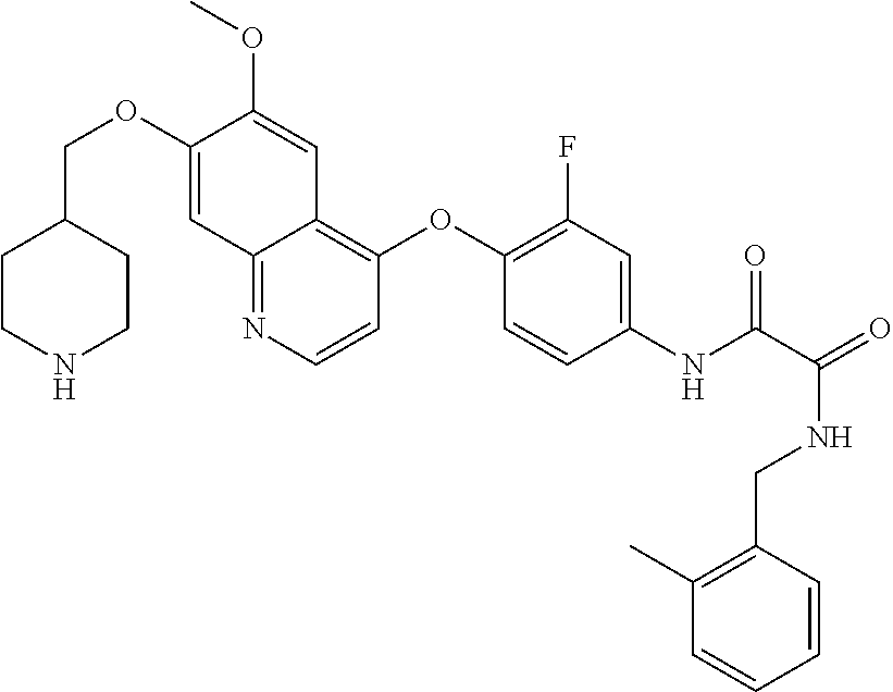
C1CNCCC1COC1=CC2=NC=CC(OC3=C(F)C=C(NC(=O)C(NCC4=C(C)C=CC=C4)=O)C=C3)=C2C=C1OC
